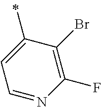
C1=C(C)C(Br)=C(F)N=C1
